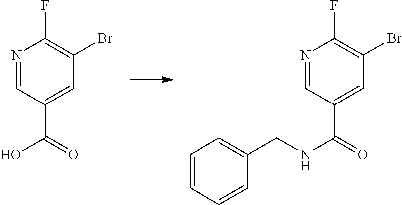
N1=CC(C(=O)O)=CC(Br)=C1F.N1=CC(C(=O)NCC2=CC=CC=C2)=CC(Br)=C1F
